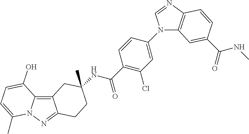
C12=C3N(N=C1CCC(C)(NC(C1=C(Cl)C=C(N4C5=C(N=C4)C=CC(C(=O)NC)=C5)C=C1)=O)C2)C(C)=CC=C3O
